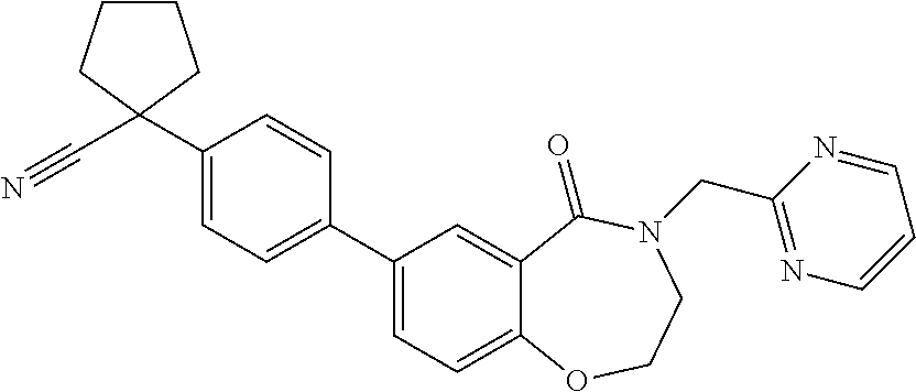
C1(C2=CC=C3C(=C2)C(=O)N(CC2=NC=CC=N2)CCO3)=CC=C(C2(C#N)CCCC2)C=C1
